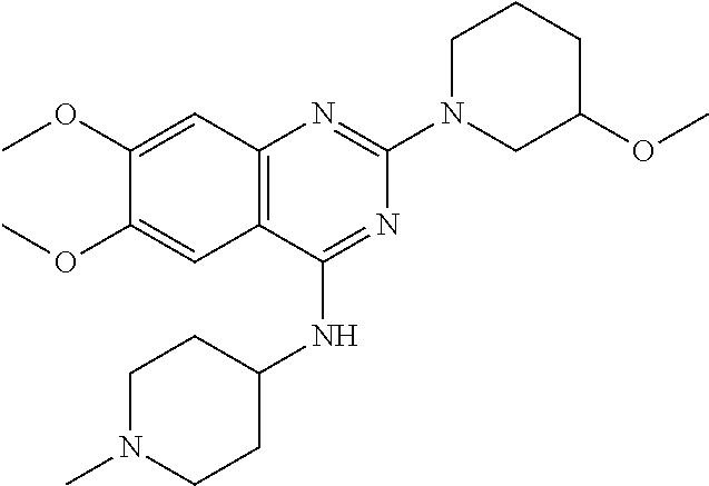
C12=C(C(NC3CCN(C)CC3)=NC(N3CC(OC)CCC3)=N1)C=C(OC)C(OC)=C2
